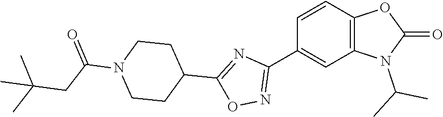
C12=C(C=CC(C3=NOC(C4CCN(C(CC(C)(C)C)=O)CC4)=N3)=C1)OC(=O)N2C(C)C
